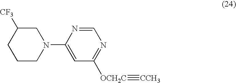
C1CN(C2=CC([OCH2C]#[CCH3])=NC=N2)CC([CF3])C1
